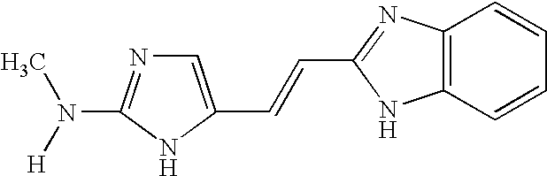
C12=C(C=CC=C1)NC(C=CC1=CN=C(N(C)[H])N1)=N2
